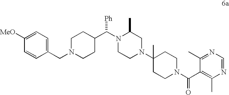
C1=C([MeO])C=CC(CN2CCC(C(N3CCN(C4(C)CCN(C(C5=C(C)N=CN=C5C)=O)CC4)CC3C)[Ph])CC2)=C1
